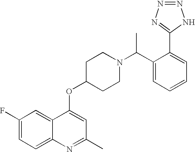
C1(F)=CC=C2C(=C1)C(OC1CCN(C(C3=CC=CC=C3C3=NN=NN3)C)CC1)=CC(C)=N2
